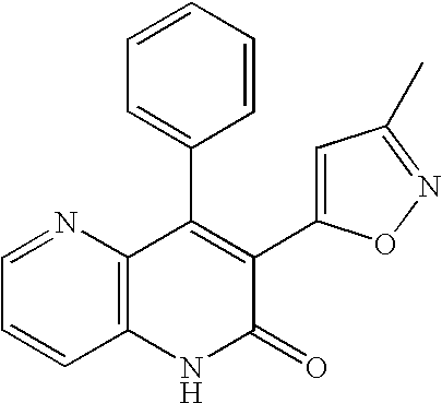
C1=NC2=C(C=C1)NC(=O)C(C1=CC(C)=NO1)=C2C1=CC=CC=C1
